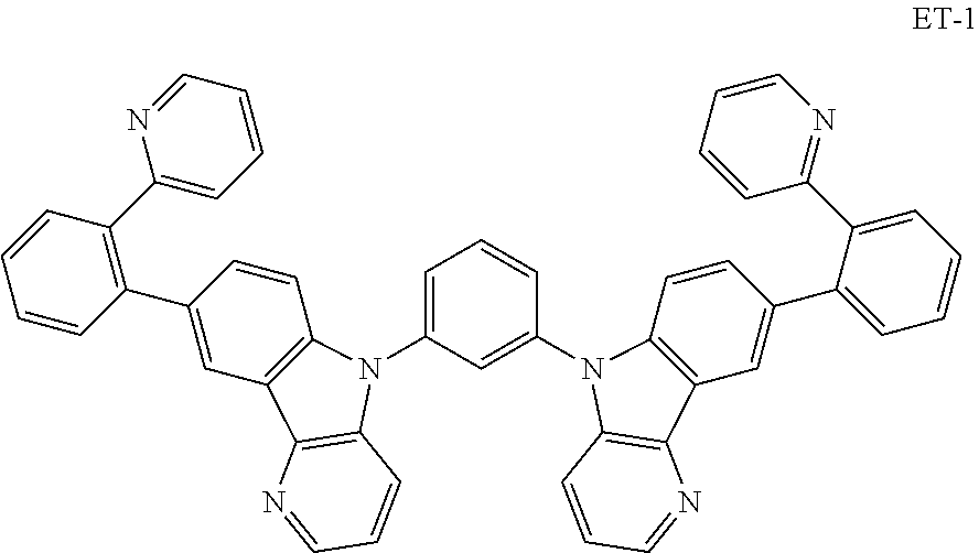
C1(C2=C(C3=CC=CC=N3)C=CC=C2)=CC2=C(C=C1)N(C1=CC=CC(N3C4=C(C=C(C5=CC=CC=C5C5=NC=CC=C5)C=C4)C4=C3C=CC=N4)=C1)C1=C2N=CC=C1
